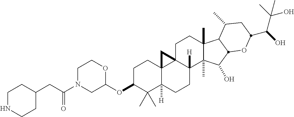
C1C(OC2OCCN(C(CC3CCNCC3)=O)C2)C(C)(C)C2([H])C3(C1)C1(C([H])(CC2)C2(C)C(C)(CC1)C1C(C)CC(C(C(C)(O)C)O)OC1C2O)C3
